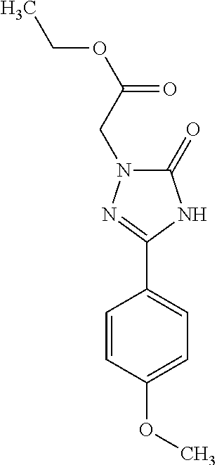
C1=CC(OC)=CC=C1C1=NN(CC(OCC)=O)C(=O)N1
